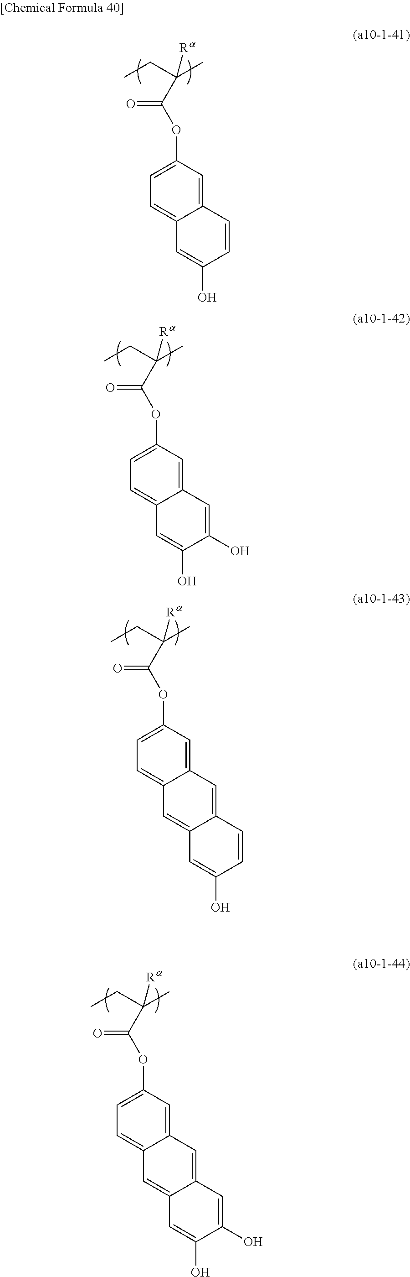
C1=C(OC(C(CC)(C)[Ra])=O)C=C2C(=C1)C=C(O)C=C2.C1=C(OC(C(CC)(C)[Ra])=O)C=C2C(=C1)C=C(O)C(O)=C2.C1=C(OC(C(CC)(C)[Ra])=O)C=C2C(=C1)C=C1C(=C2)C=CC(O)=C1.C1=C(OC(C(CC)(C)[Ra])=O)C=C2C(=C1)C=C1C(=C2)C=C(O)C(O)=C1
